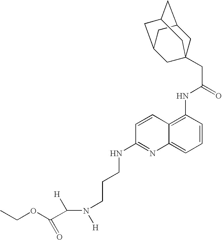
C([H])(N([H])CCCNC1=NC2=CC=CC(NC(CC34CC5CC(CC(C3)C5)C4)=O)=C2C=C1)C(OCC)=O
